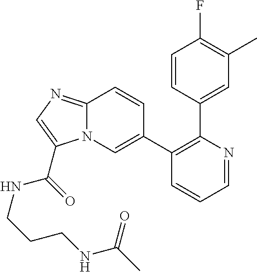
C1=CC(C2=C(C3=CN4C(=NC=C4C(=O)NCCCNC(C)=O)C=C3)C=CC=N2)=CC(C)=C1F
